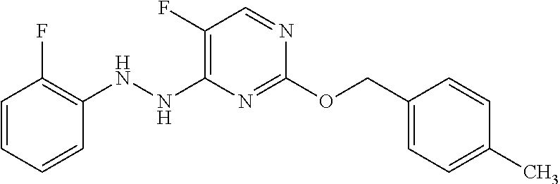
C1(NNC2=C(F)C=NC(OCC3=CC=C(C)C=C3)=N2)=C(F)C=CC=C1
